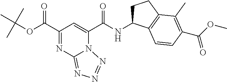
CC(OC(=O)C1=NC2=NN=NN2C(C(=O)NC2CCC3=C2C=CC(C(=O)OC)=C3C)=C1)(C)C
